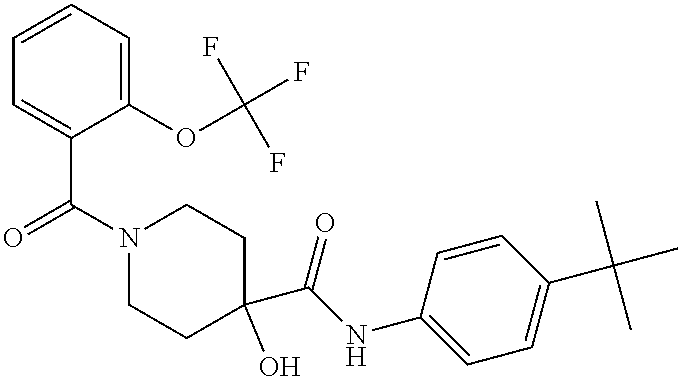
C(N1CCC(C(NC2=CC=C(C(C)(C)C)C=C2)=O)(O)CC1)(C1=CC=CC=C1OC(F)(F)F)=O
